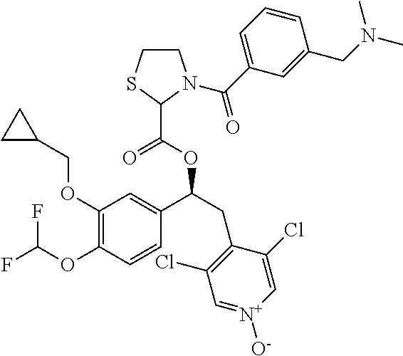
C1(OCC2CC2)=C(OC(F)F)C=CC(C(CC2=C(Cl)C=[N+]([O-])C=C2Cl)OC(C2N(C(C3=CC=CC(CN(C)C)=C3)=O)CCS2)=O)=C1
